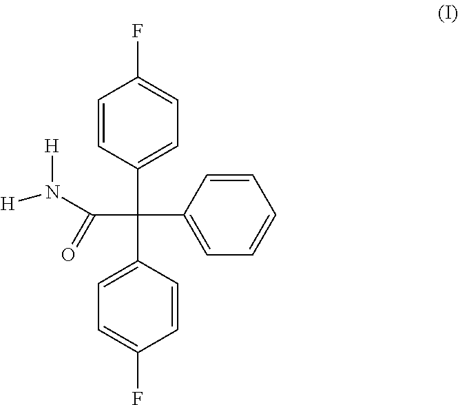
C1=CC(C(C(N([H])[H])=O)(C2=CC=CC=C2)C2=CC=C(F)C=C2)=CC=C1F
